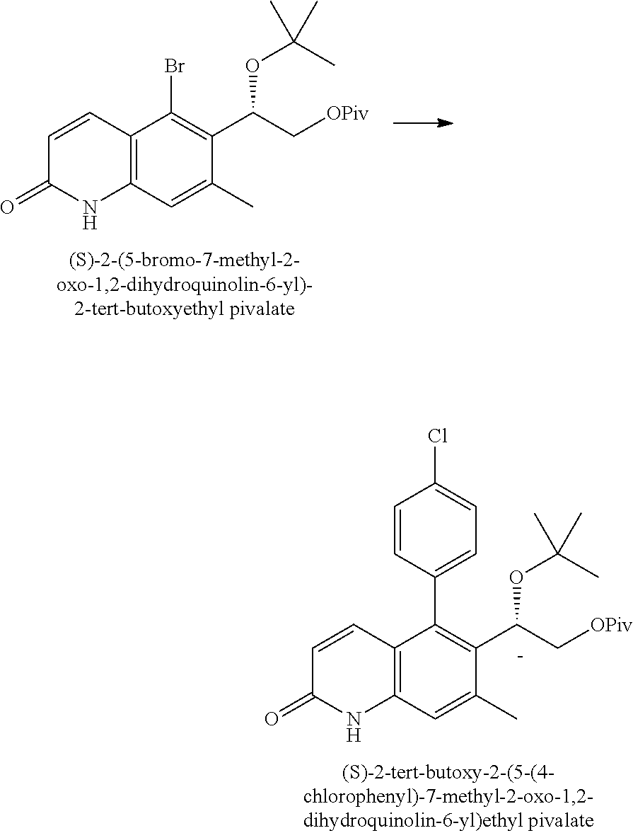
C1=CC2=C(NC1=O)C=C(C)C(C(C[OPiv])OC(C)(C)C)=C2Br.C1=CC2=C(NC1=O)C=C(C)C(C(C[OPiv])OC(C)(C)C)=C2C1=CC=C(Cl)C=C1
